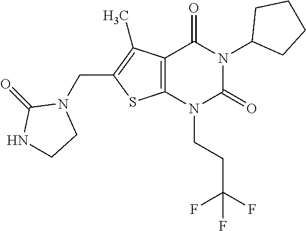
C12=C(N(CCC(F)(F)F)C(=O)N(C3CCCC3)C1=O)SC(CN1C(=O)NCC1)=C2C
